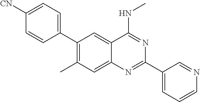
C1(C)=C(C2=CC=C([CN])C=C2)C=C2C(=C1)N=C(C1=CC=CN=C1)N=C2NC
